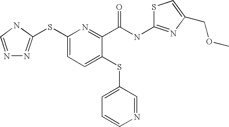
C1(SC2=NN=CN2)=CC=C(SC2=CC=CN=C2)C(C(=O)NC2=NC(COC)=CS2)=N1
